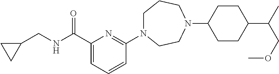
C1(C(NCC2CC2)=O)=CC=CC(N2CCCN(C3CCC(C(C)COC)CC3)CC2)=N1
